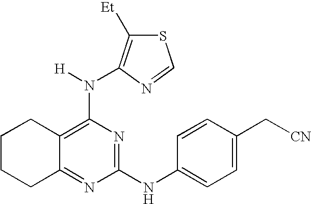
C12=NC(NC3=CC=C(C[CN])C=C3)=NC(N([H])C3=C([Et])SC=N3)=C1CCCC2
